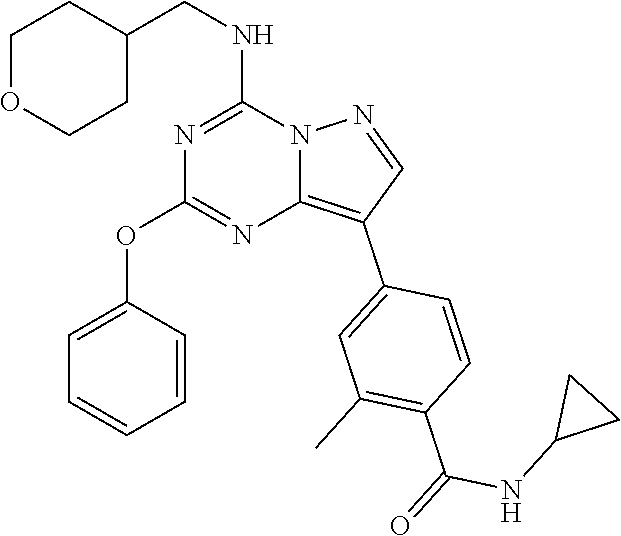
C1(CNC2=NC(OC3=CC=CC=C3)=NC3=C(C4=CC(C)=C(C(=O)NC5CC5)C=C4)C=NN23)CCOCC1
